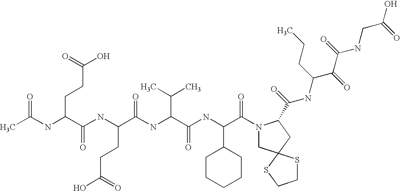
CC(NC(C(NC(CCC(=O)O)C(=O)NC(C(NC(C(=O)N1CC2(CC1C(=O)NC(CCC)C(C(NCC(O)=O)=O)=O)SCCS2)C1CCCCC1)=O)C(C)C)=O)CCC(O)=O)=O
